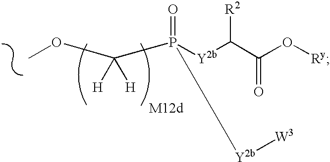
COC(P([Y2b]C(C(=O)O[Ry])[R2])(=O)[Y2b][W3])([H])[H]
